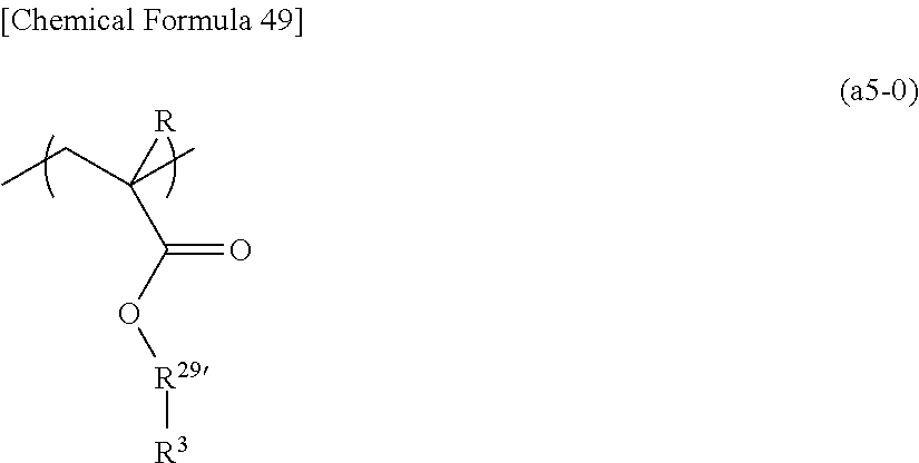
CCC(C)([R])C(O[R29][R3])=O
